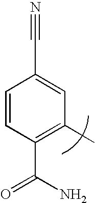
C1=CC(C(N)=O)=C(C)C=C1C#N
